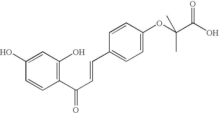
C1(O)=CC(O)=C(C(C=CC2=CC=C(OC(C(O)=O)(C)C)C=C2)=O)C=C1
